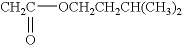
[CH2C]([OCH2CH2CH(CH3)2])=O
